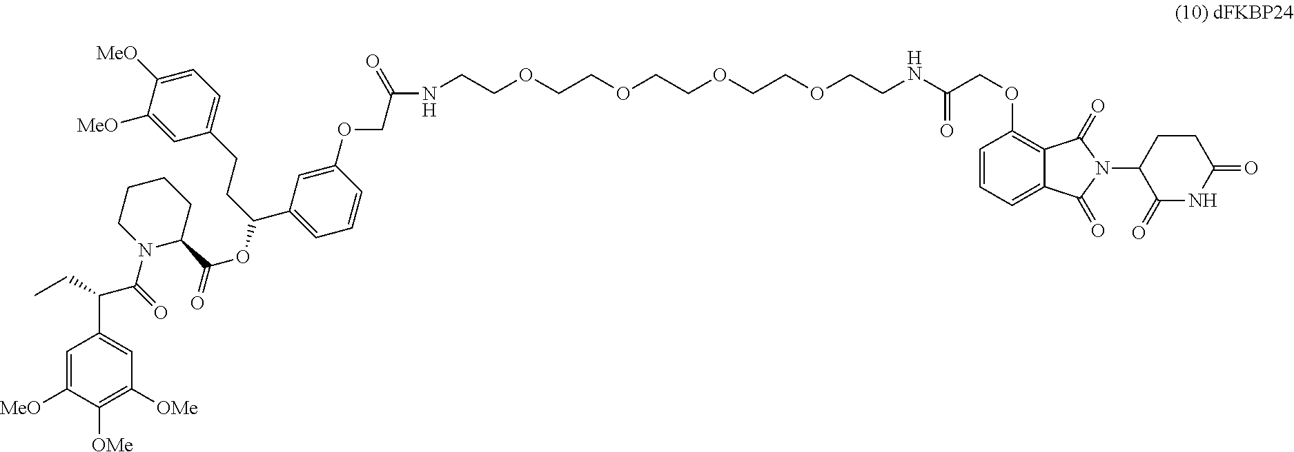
C1=C([MeO])C([OMe])=C([OMe])C=C1C(C(N1C(C(OC(CCC2=CC=C([MeO])C([MeO])=C2)C2=CC=CC(OCC(=O)NCCOCCOCCOCCOCCNC(COC3=C4C(=CC=C3)C(=O)N(C3C(=O)NC(=O)CC3)C4=O)=O)=C2)=O)CCCC1)=O)CC
